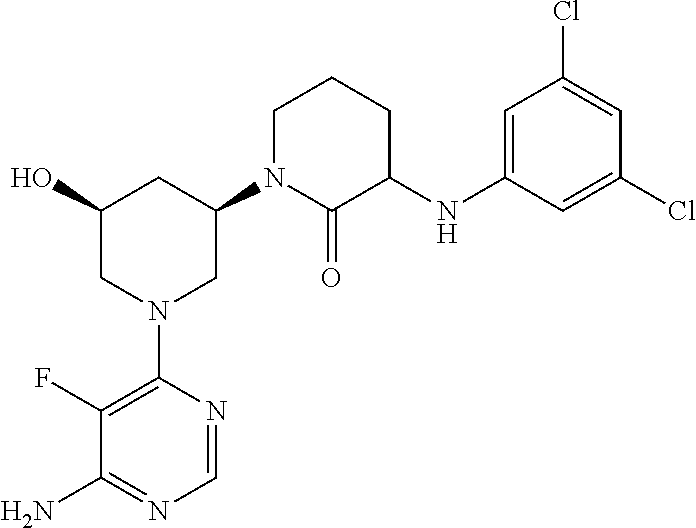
C1(F)=C(N2CC(N3C(=O)C(NC4=CC(Cl)=CC(Cl)=C4)CCC3)CC(O)C2)N=CN=C1N
